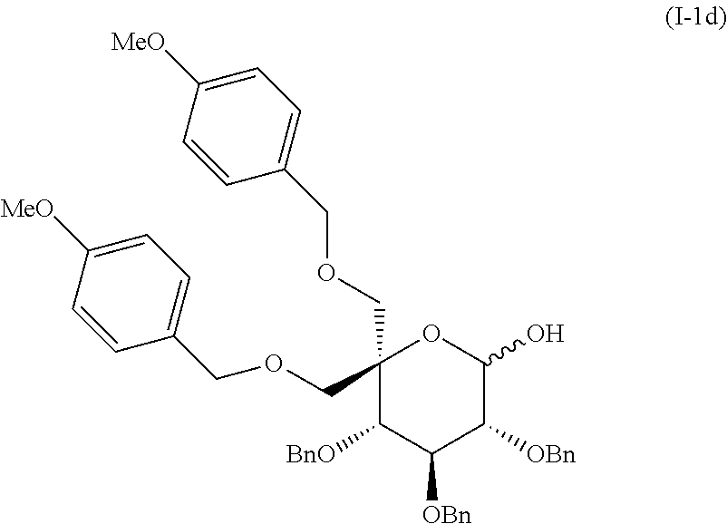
C1(COCC2=CC=C([MeO])C=C2)(COCC2=CC=C([MeO])C=C2)C([BnO])C([OBn])C([OBn])C(O)O1
